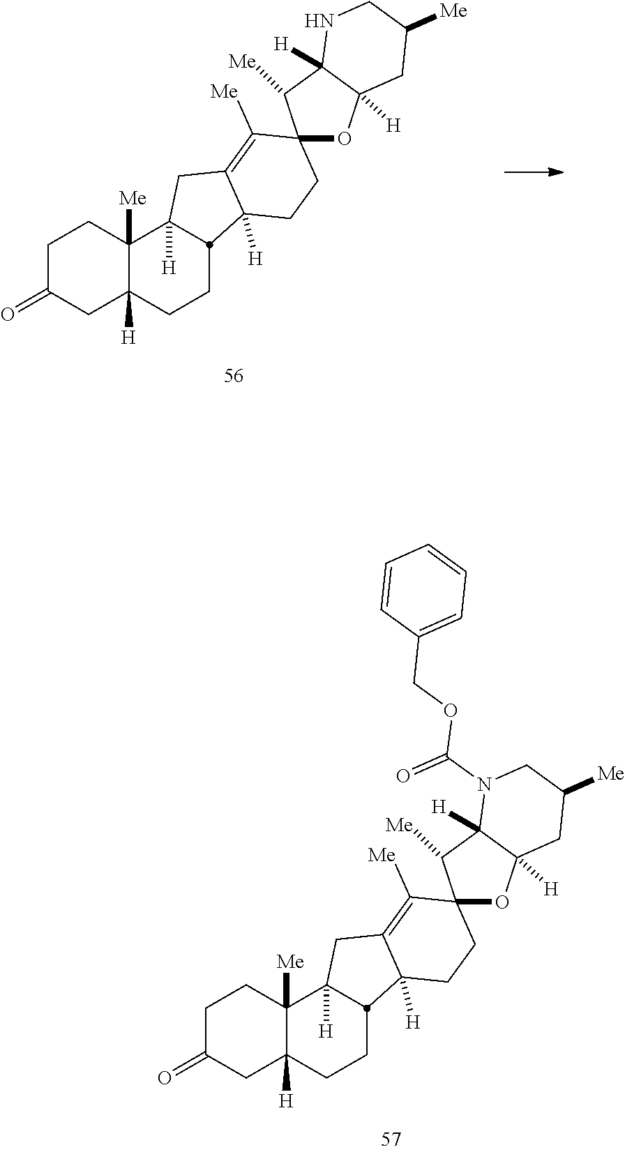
C1C(=O)CC2([H])C([Me])(C1)C1([H])CC3=C([Me])C4(CCC3([H])C1CC2)OC1([H])C([H])(C4[Me])NCC([Me])C1.C1C(=O)CC2([H])C([Me])(C1)C1([H])CC3=C([Me])C4(CCC3([H])C1CC2)OC1([H])C([H])(C4[Me])N(C(=O)OCC2=CC=CC=C2)CC([Me])C1
